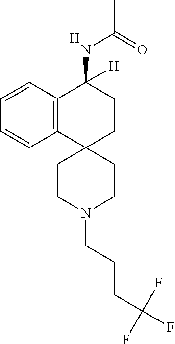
[H].C12=C(C=CC=C1)C(NC(C)=O)([H])CCC21CCN(CCCC(F)(F)F)CC1
